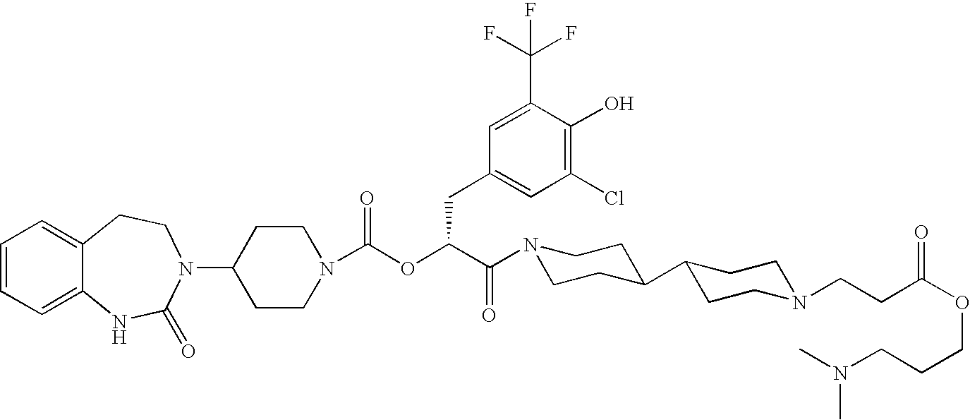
C1=CC=C2C(=C1)CCN(C1CCN(C(OC(C(N3CCC(C4CCN(CCC(OCCCN(C)C)=O)CC4)CC3)=O)CC3=CC(Cl)=C(O)C(C(F)(F)F)=C3)=O)CC1)C(=O)N2
